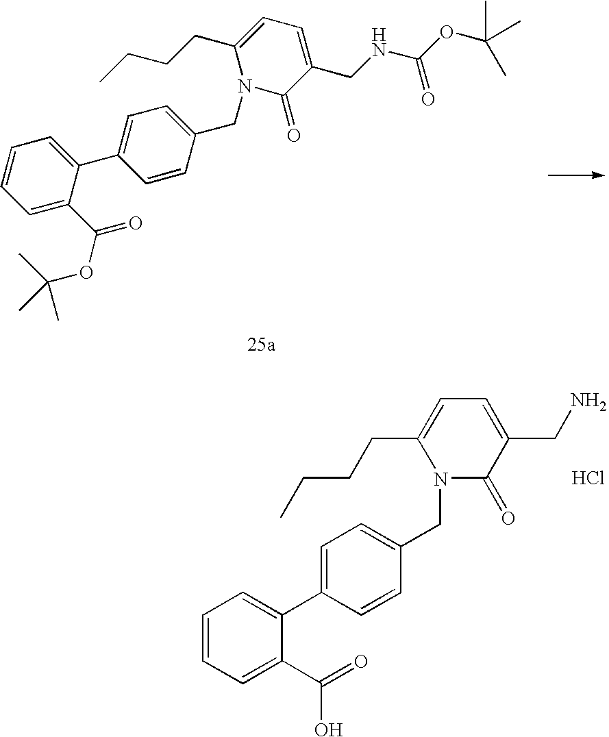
C1=C(C2=CC=CC=C2C(=O)O)C=CC(CN2C(=O)C(CN)=CC=C2CCCC)=C1.Cl.C1=C(C(=O)OC(C)(C)C)C(C2=CC=C(CN3C(=O)C(CNC(OC(C)(C)C)=O)=CC=C3CCCC)C=C2)=CC=C1
